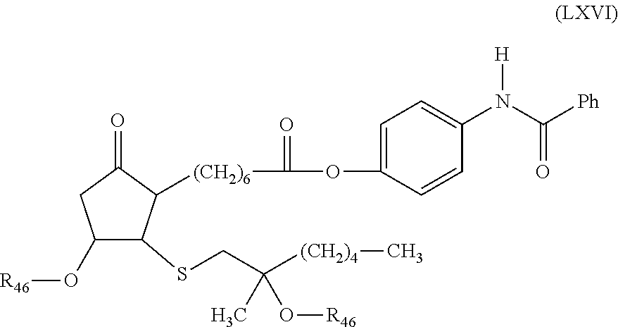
C1(O[R46])C(SCC([(CH2)4]C)(C)O[R46])C([(CH2)6]C(=O)OC2=CC=C(N(C(=O)[Ph])[H])C=C2)C(=O)C1
